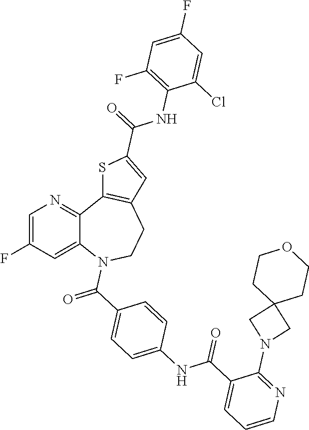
C1=C(F)C=C2C(=N1)C1=C(CCN2C(C2=CC=C(NC(C3=CC=CN=C3N3CC4(C3)CCOCC4)=O)C=C2)=O)C=C(C(=O)NC2=C(F)C=C(F)C=C2Cl)S1
